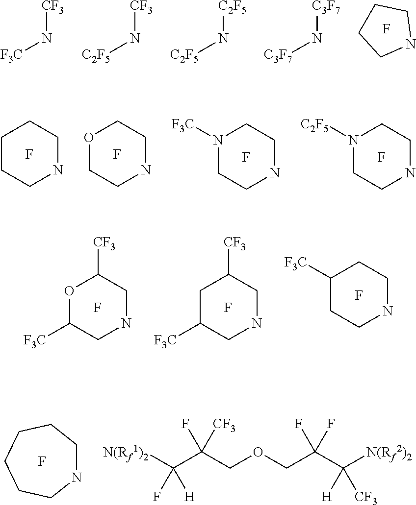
N1CCCC1.F.[F3C]N[CF3].[C2F5]N[CF3].[C2F5]N[C2F5].[C3F7]N[C3F7].C1CCNCC1.F.O1CCNCC1.F.N1([F3C])CCNCC1.F.N1([C2F5])CCNCC1.F.O1C([F3C])CNCC1[CF3].F.C1C([F3C])CNCC1[CF3].F.C1([F3C])CCNCC1.F.N1CCCCCC1.F.[N(Rf1)2]C(C(COCC(C([N(Rf2)2])([H])[CF3])(F)F)([CF3])F)(F)[H]
